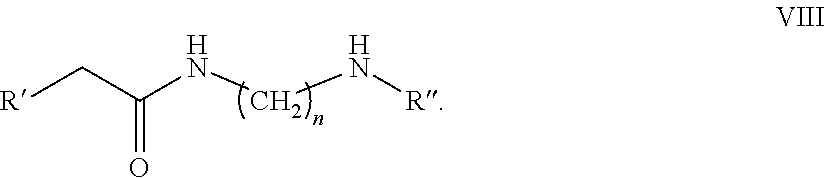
[R]CC(NCN[R])=O
